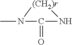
CN1C(=O)N[(CH2)r]1
